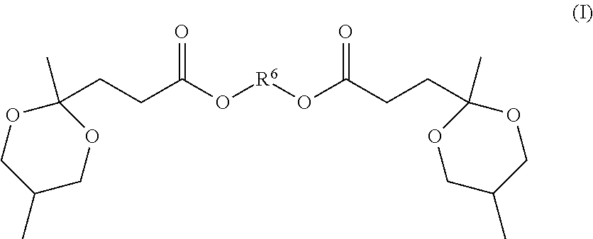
C1(CCC(O[R6]OC(CCC2(C)OCC(C)CO2)=O)=O)(C)OCC(C)CO1
